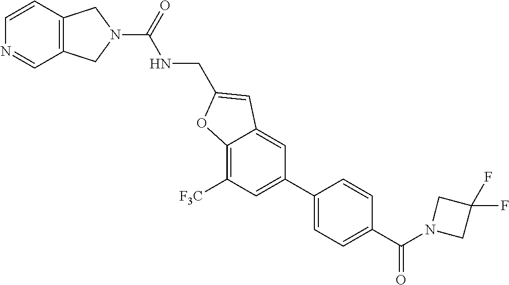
C12=C(C=CN=C1)CN(C(=O)NCC1=CC3=CC(C4=CC=C(C(=O)N5CC(F)(F)C5)C=C4)=CC([F3C])=C3O1)C2
